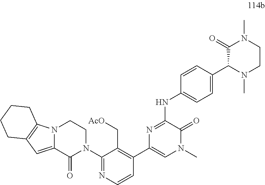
C1=C(C2N(C)CCN(C)C2=O)C=CC(NC2=NC(C3=C(C[AcO])C(N4CCN5C(=CC6=C5CCCC6)C4=O)=NC=C3)=CN(C)C2=O)=C1
